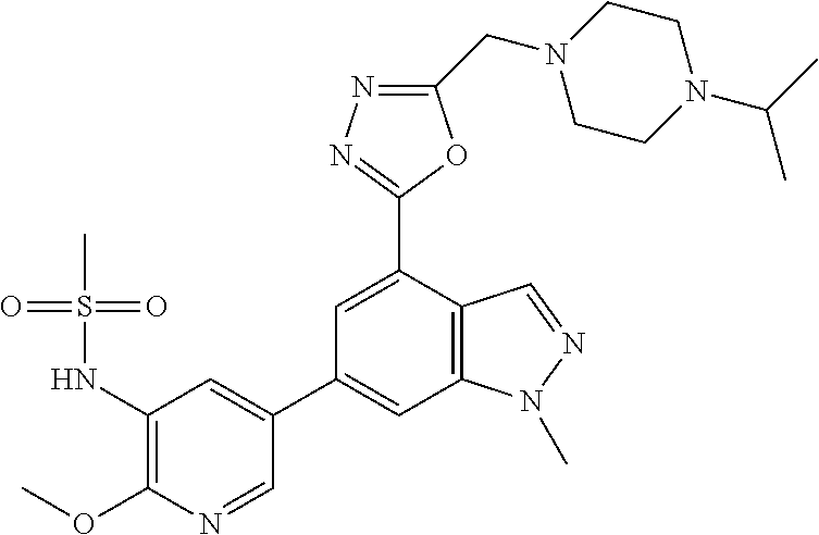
C1=NC(OC)=C(NS(C)(=O)=O)C=C1C1=CC2=C(C(C3=NN=C(CN4CCN(C(C)C)CC4)O3)=C1)C=NN2C
